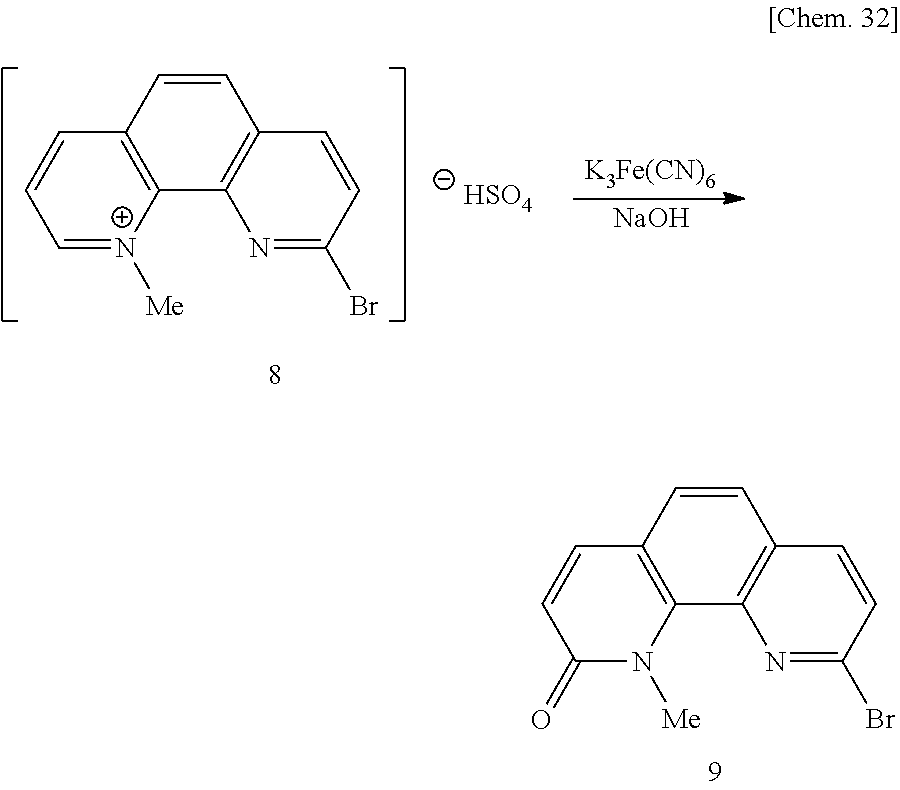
C1=CC2=C(C3=C1C=CC(Br)=N3)N([Me])C(=O)C=C2.[K3Fe(CN)6].C1=CC2=C(C3=C1C=CC(Br)=N3)[N+]([Me])=CC=C2.[HSO4].[NaOH]
